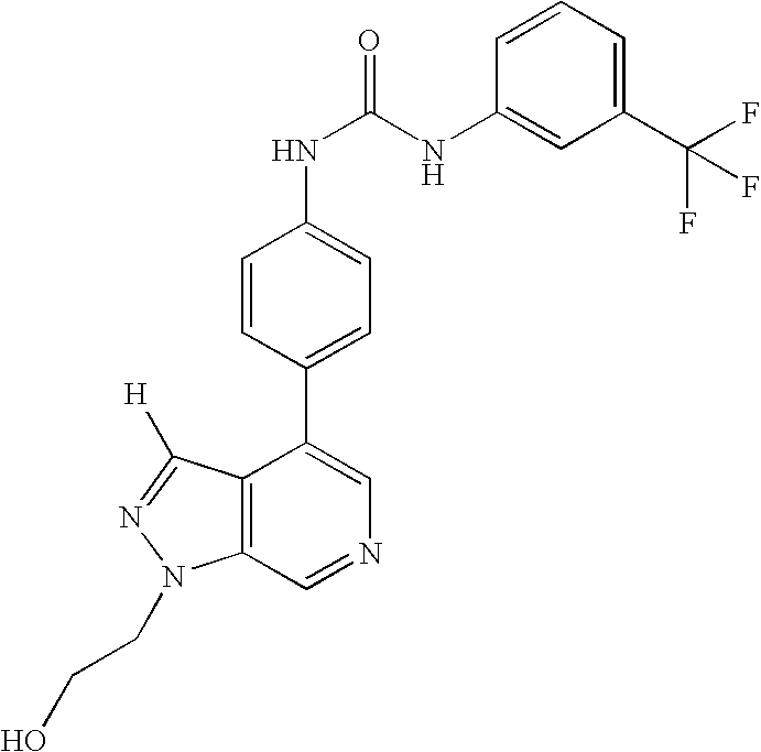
C1(C(F)(F)F)=CC=CC(NC(NC2=CC=C(C3=CN=CC4=C3C([H])=NN4CCO)C=C2)=O)=C1
